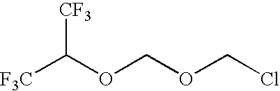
[F3C]C(OCOCCl)[CF3]
